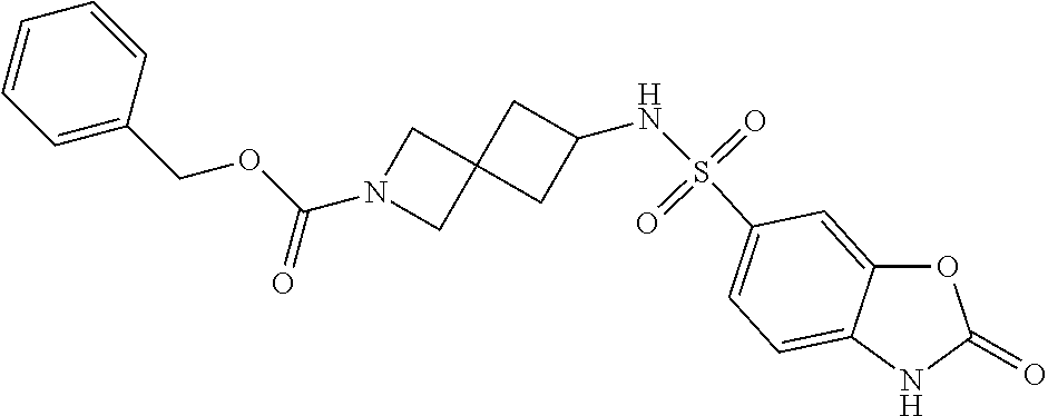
O1C2=CC(S(NC3CC4(C3)CN(C(=O)OCC3=CC=CC=C3)C4)(=O)=O)=CC=C2NC1=O
